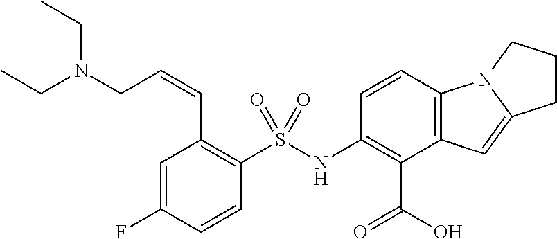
C1=C(F)C=CC(S(NC2=C(C(O)=O)C3=C(C=C2)N2C(=C3)CCC2)(=O)=O)=C1C=CCN(CC)CC
